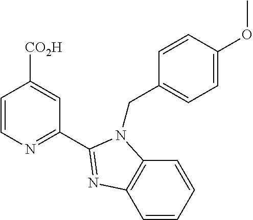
C1=CN=C(C2=NC3=C(N2CC2=CC=C(OC)C=C2)C=CC=C3)C=C1[CO2H]
